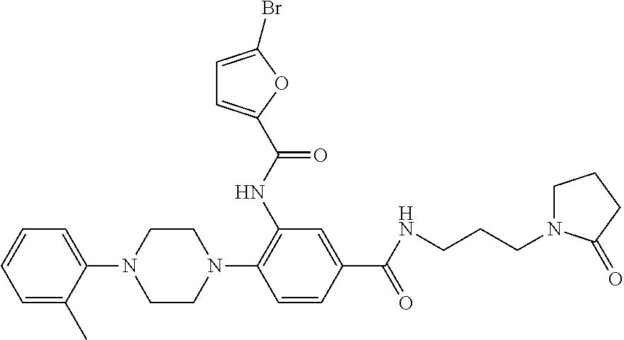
C1=C(C)C(N2CCN(C3=C(NC(=O)C4=CC=C(Br)O4)C=C(C(=O)NCCCN4CCCC4=O)C=C3)CC2)=CC=C1
